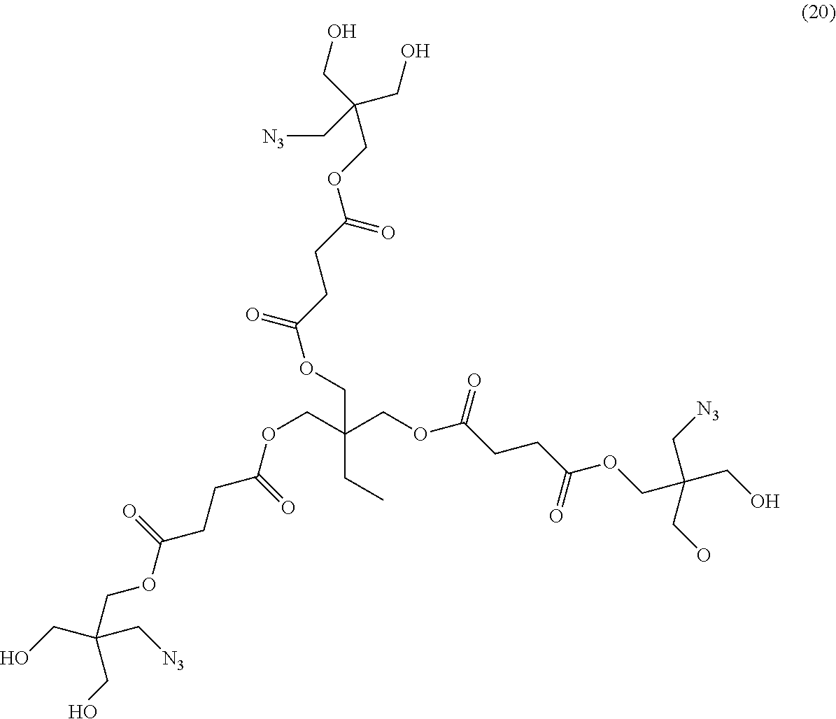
O(CC(COC(CCC(OCC(CO)(CO)C[N3])=O)=O)(CC)COC(=O)CCC(OCC(CO)(CO)C[N3])=O)C(CCC(OCC(CO)(CO)C[N3])=O)=O
